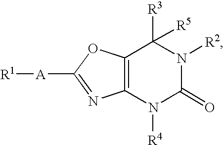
C12=C(OC([A][R1])=N1)C([R3])([R5])N([R2])C(=O)N2[R4]
